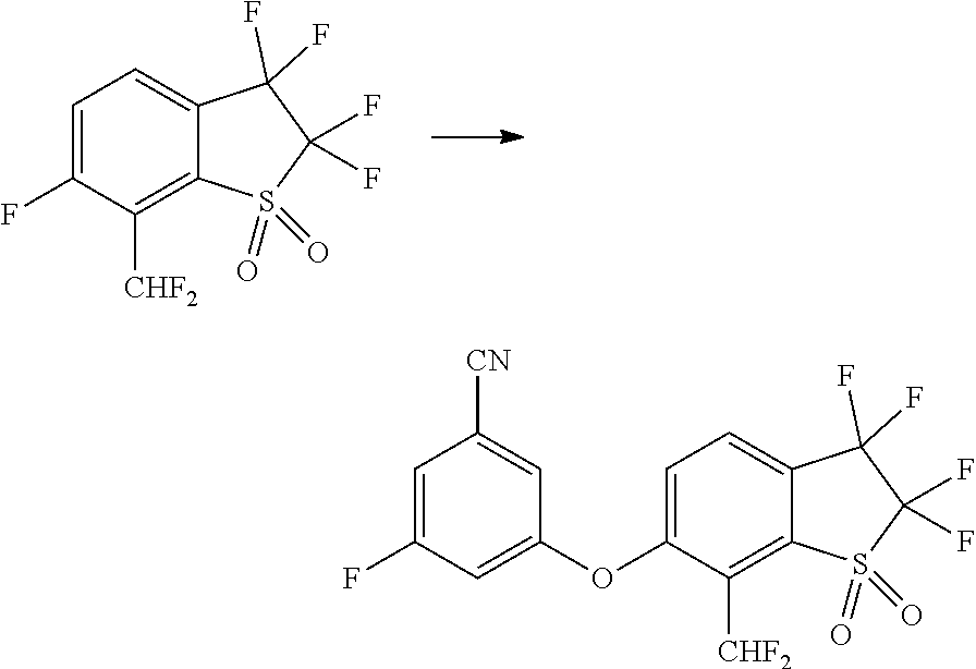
C1=C2C(F)(F)C(F)(F)S(=O)(=O)C2=C([CHF2])C(F)=C1.C1=C2C(F)(F)C(F)(F)S(=O)(=O)C2=C([CHF2])C(OC2=CC(F)=CC([CN])=C2)=C1
